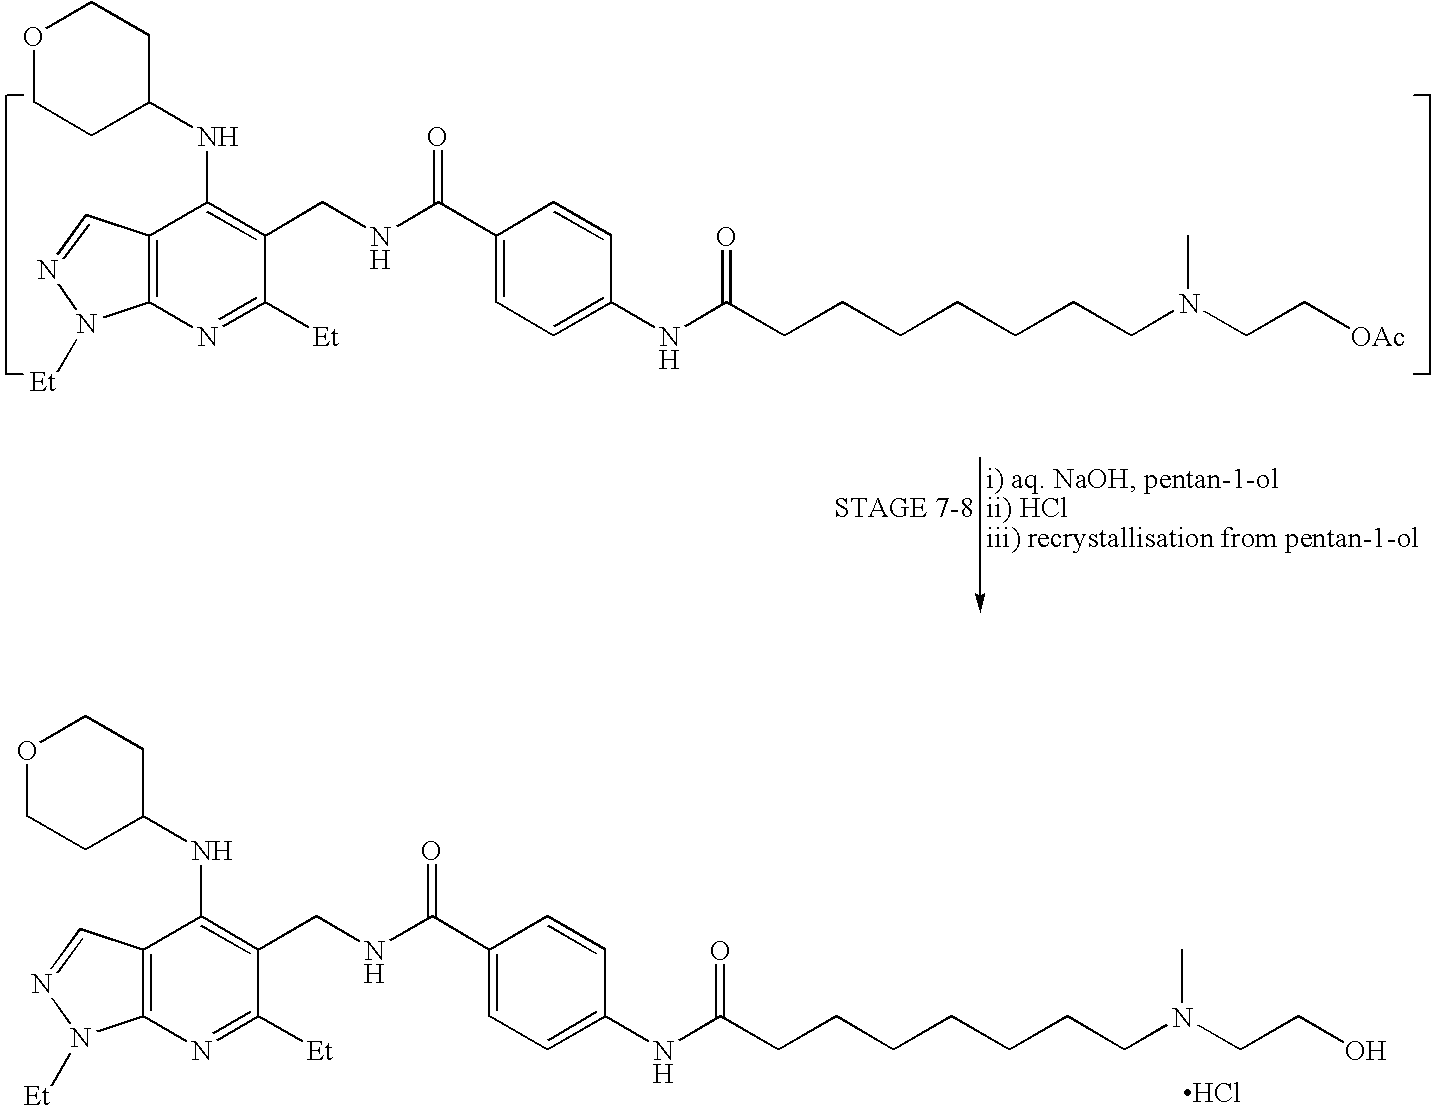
C12=C(N=C([Et])C(CNC(C3=CC=C(NC(CCCCCCCN(CCO)C)=O)C=C3)=O)=C1NC1CCOCC1)N([Et])N=C2.Cl.C12=C(N=C([Et])C(CNC(C3=CC=C(NC(CCCCCCCN(CC[OAc])C)=O)C=C3)=O)=C1NC1CCOCC1)N([Et])N=C2
